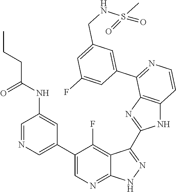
C1=NC=C(C2=CN=C3C(=C2F)C(C2=NC4=C(N2)C=CN=C4C2=CC(CNS(C)(=O)=O)=CC(F)=C2)=N[N H]3)C=C1NC(CCC)=O
